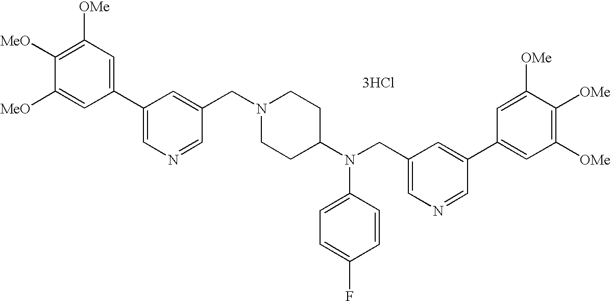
C1=C([MeO])C([MeO])=C([OMe])C=C1C1=CN=CC(CN2CCC(N(CC3=CN=CC(C4=CC([OMe])=C([OMe])C([OMe])=C4)=C3)C3=CC=C(F)C=C3)CC2)=C1.[3HCl]
